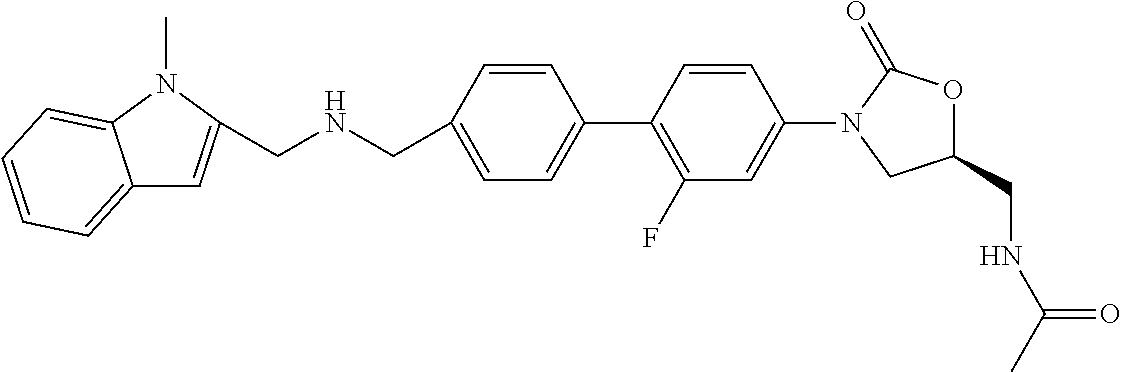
C1(CNCC2=CC3=CC=CC=C3N2C)=CC=C(C2=C(F)C=C(N3CC(CNC(C)=O)OC3=O)C=C2)C=C1
